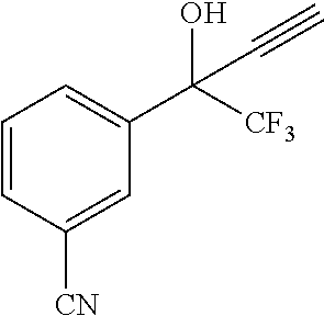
C(O)(C#C)(C1=CC=CC([CN])=C1)[CF3]
